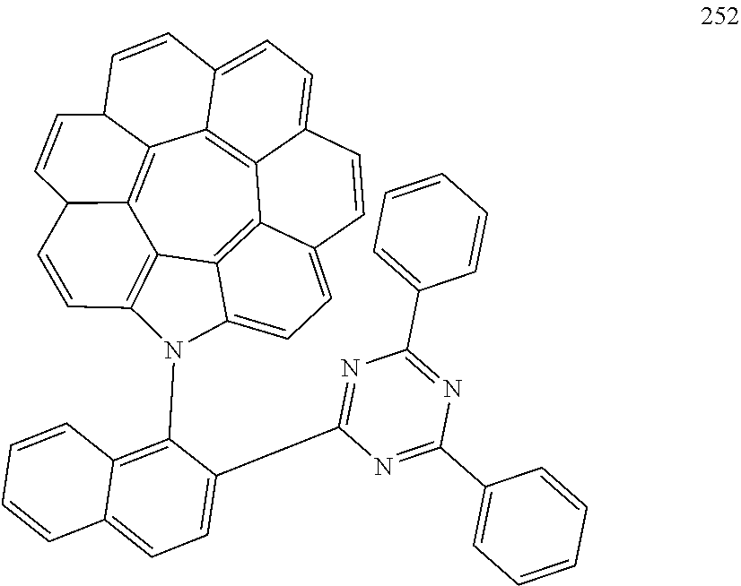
C12=C3N(C4=C5C(=CC=C4C4=NC(C6=CC=CC=C6)=NC(C6=CC=CC=C6)=N4)C=CC=C5)C4=CC=C5C(=C14)C1=C4C6=C2C(C=C3)C=CC6C=CC4=CC=C1C=C5
